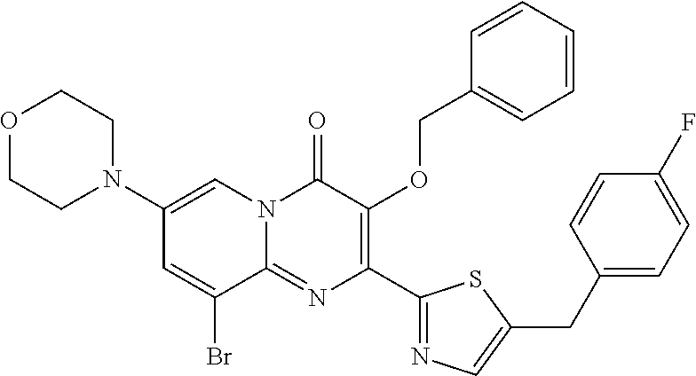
C1(N2CCOCC2)=CN2C(=NC(C3=NC=C(CC4=CC=C(F)C=C4)S3)=C(OCC3=CC=CC=C3)C2=O)C(Br)=C1
